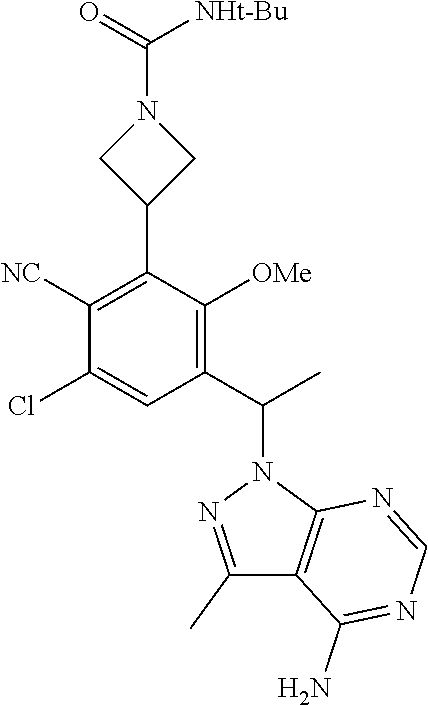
C(N1CC(C2=C([NC])C(Cl)=CC(C(N3N=C(C)C4=C3N=CN=C4N)C)=C2[OMe])C1)(=O)[NHt-Bu]
